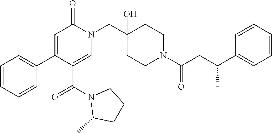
C1C(C)N(C(C2=CN(CC3(O)CCN(C(=O)CC(C4=CC=CC=C4)C)CC3)C(=O)C=C2C2=CC=CC=C2)=O)CC1
